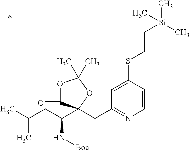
O1C(=O)C(CC2=NC=CC(SCC[Si](C)(C)C)=C2)(C(CC(C)C)N[Boc])OC1(C)C
